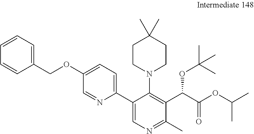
C1=CC=CC=C1COC1=CC=C(C2=CN=C(C)C(C(C(OC(C)C)=O)OC(C)(C)C)=C2N2CCC(C)(C)CC2)N=C1
